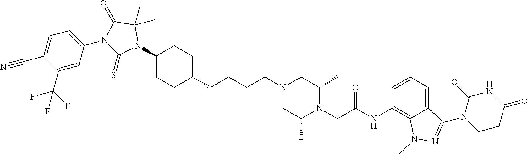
C(CCCC1CCC(N2C(C)(C)C(=O)N(C3=CC=C(C#N)C(C(F)(F)F)=C3)C2=S)CC1)N1CC(C)N(CC(NC2=C3C(=CC=C2)C(N2CCC(=O)NC2=O)=NN3C)=O)C(C)C1
